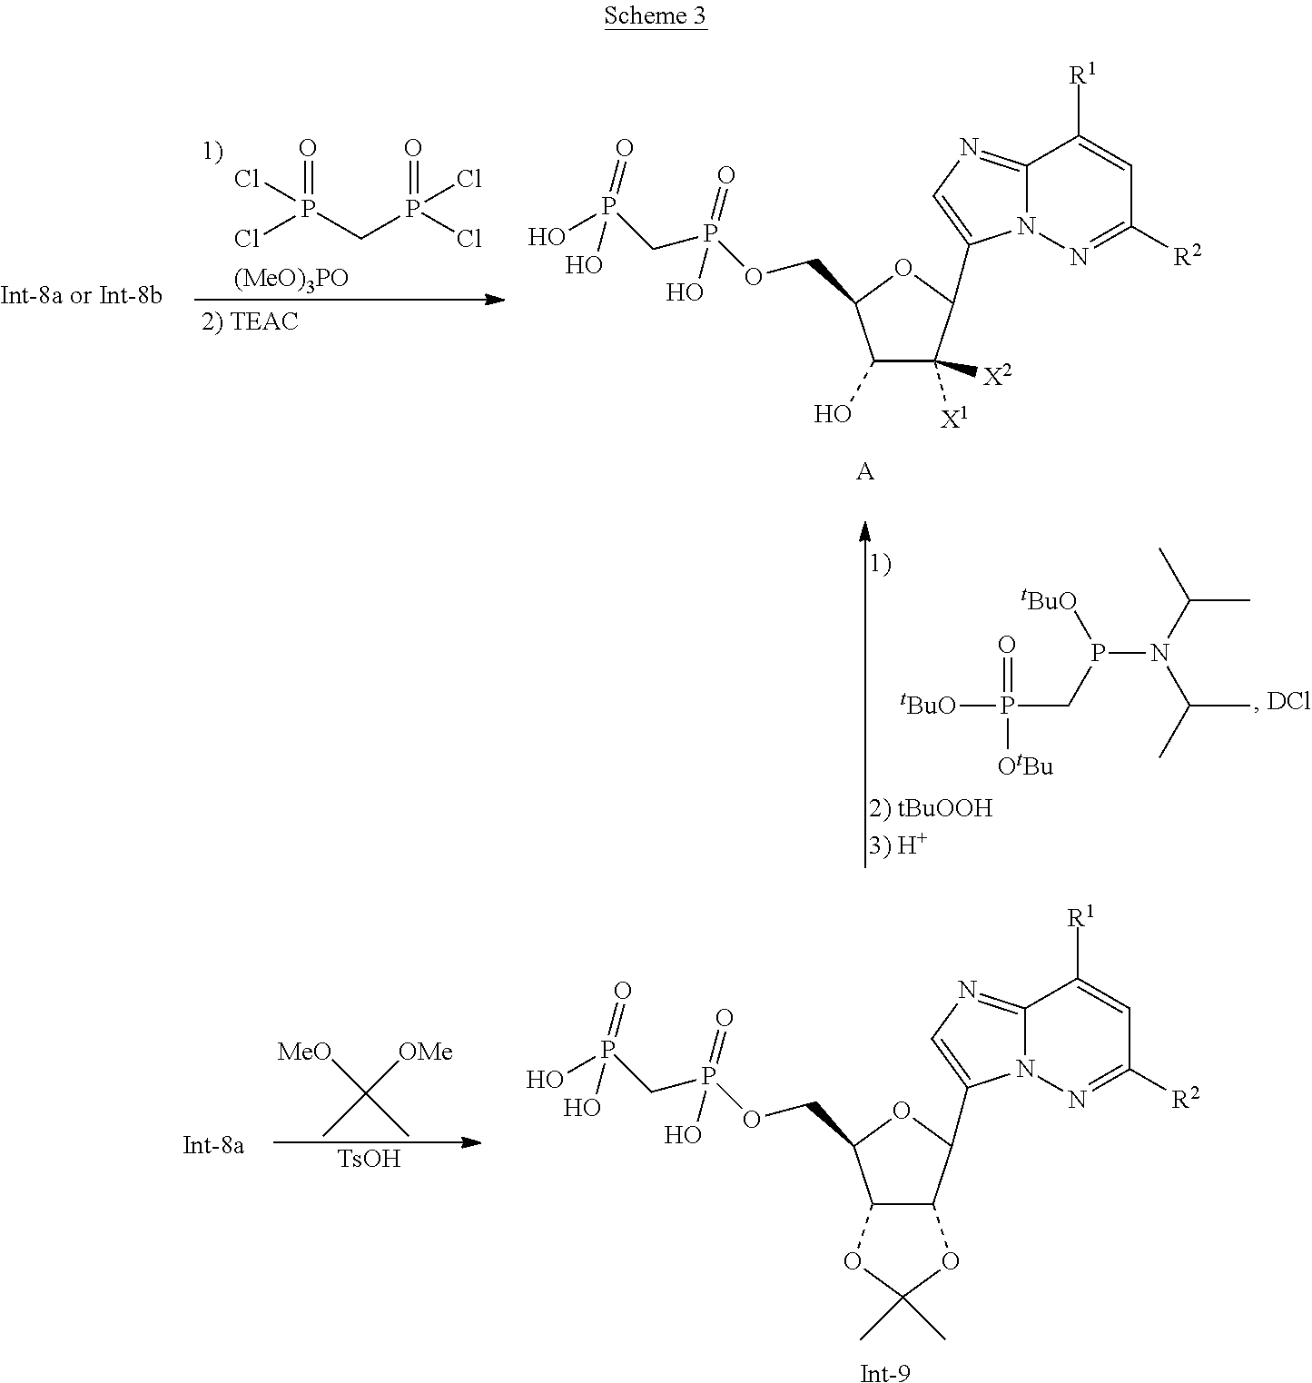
ClP(CP(Cl)(=O)Cl)(Cl)=O.[(MeO)3PO].C1(O)C([X1])([X2])C(C2=CN=C3N2N=C([R2])C=C3[R1])OC1COP(CP(O)(=O)O)(=O)O.[A].[tBuO]P(CP(N(C(C)C)C(C)C)[tBuO])(=O)[OtBu].C12C(C(C3=CN=C4N3N=C([R2])C=C4[R1])OC1COP(CP(O)(=O)O)(=O)O)OC(C)(C)O2.[Int-9].[TsOH].[MeO]C([OMe])(C)C
